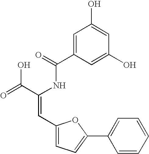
C1=C(C(=O)NC(C(=O)O)=CC2=CC=C(C3=CC=CC=C3)O2)C=C(O)C=C1O
